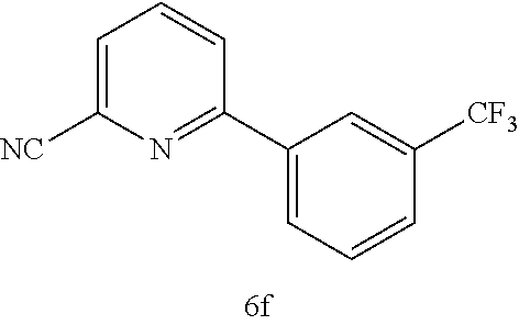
C1([CN])=CC=CC(C2=CC=CC([CF3])=C2)=N1
